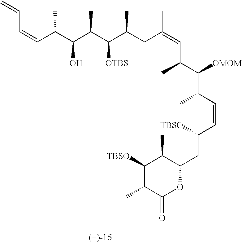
C(C(C(C(C(C(CC(=CC(C(C(C=CC(CC1C(C)C([TBSO])C(C)C(=O)O1)[TBSO])C)[OMOM])C)C)C)[OTBS])C)O)C)=CC=C
